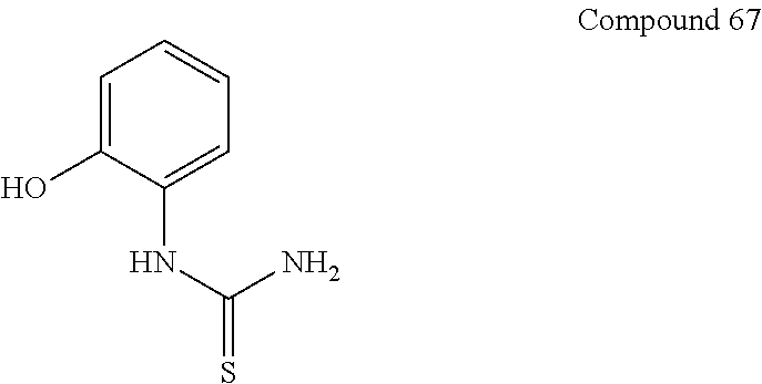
C1=C(O)C(NC(N)=S)=CC=C1
